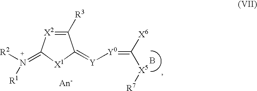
B.C1([R3])=[X2]C(=[N+]([R2])[R1])[X1]C1=[Y][Y0]=C([X6])[X5][R7]
